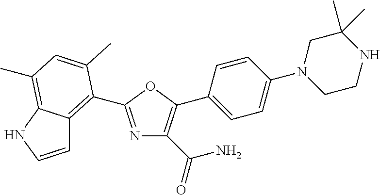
NC(C1=C(C2=CC=C(N3CCNC(C)(C)C3)C=C2)OC(C2=C3C=CNC3=C(C)C=C2C)=N1)=O
